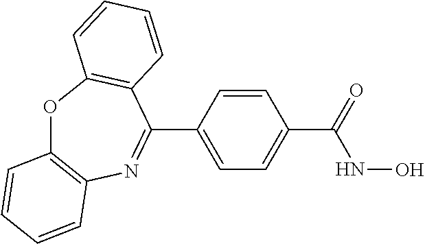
O1C2=C(N=C(C3=CC=C(C(=O)NO)C=C3)C3=C1C=CC=C3)C=CC=C2
